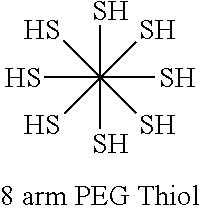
SC(S)(S)(S)(S)(S)(S)S
